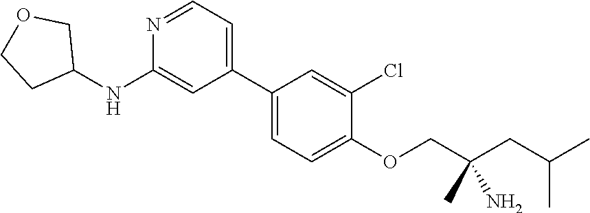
C1(C2=CC=NC(NC3COCC3)=C2)=CC=C(OCC(CC(C)C)(N)C)C(Cl)=C1
